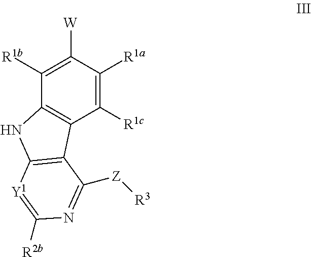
C1([R1b])=C([W])C([R1a])=C([R1c])C2=C1NC1=C2C([Z][R3])=NC([R2b])=[Y1]1
